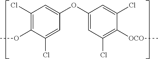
C1(Cl)=C(OC)C(Cl)=CC(OC2=CC(Cl)=C([OCO]C)C(Cl)=C2)=C1
